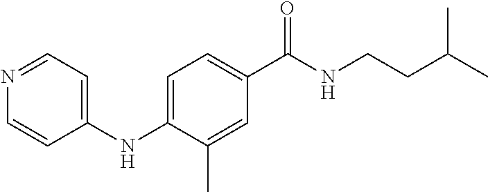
C1(NC2=CC=C(C(NCCC(C)C)=O)C=C2C)=CC=NC=C1
